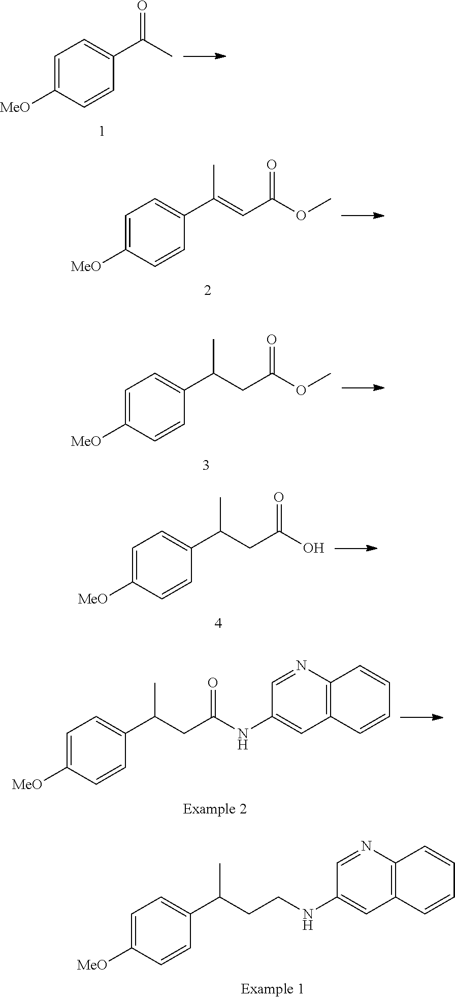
O(C)C(C=C(C)C1=CC=C([MeO])C=C1)=O.C1([MeO])=CC=C(C(C)CC(=O)OC)C=C1.C1=C(C(C)CC(=O)O)C=CC([MeO])=C1.C1=C(NC(CC(C2=CC=C([MeO])C=C2)C)=O)C=NC2=C1C=CC=C2.C1=C(NCCC(C2=CC=C([MeO])C=C2)C)C=NC2=C1C=CC=C2.C1([MeO])=CC=C(C(=O)C)C=C1
